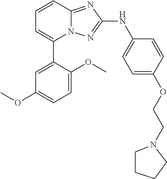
C1=CC2=NC(NC3=CC=C(OCCN4CCCC4)C=C3)=NN2C(C2=CC(OC)=CC=C2OC)=C1
